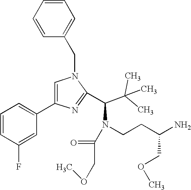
C1=CC(F)=CC(C2=CN(CC3=CC=CC=C3)C(C(C(C)(C)C)N(CCC(N)COC)C(COC)=O)=N2)=C1
